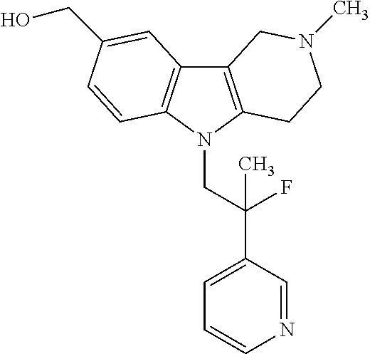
C12=C(N(CC(C3=CC=CN=C3)(F)C)C3=C1C=C(CO)C=C3)CCN(C)C2
